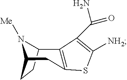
C12CCC(CC3=C1C(C(N)=O)=C([NH2])S3)N2[Me]
